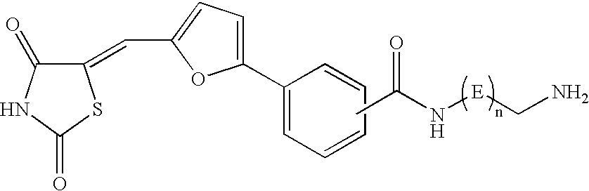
CC(N[E]CN)=O.C1(=CC2=CC=C(C3=CC=CC=C3)O2)C(=O)NC(=O)S1
